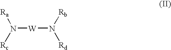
N([Ra])([Rc])[W]N([Rb])[Rd]
